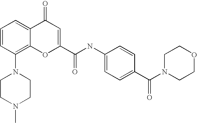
C1=CC(N2CCN(C)CC2)=C2C(=C1)C(=O)C=C(C(=O)NC1=CC=C(C(N3CCOCC3)=O)C=C1)O2
